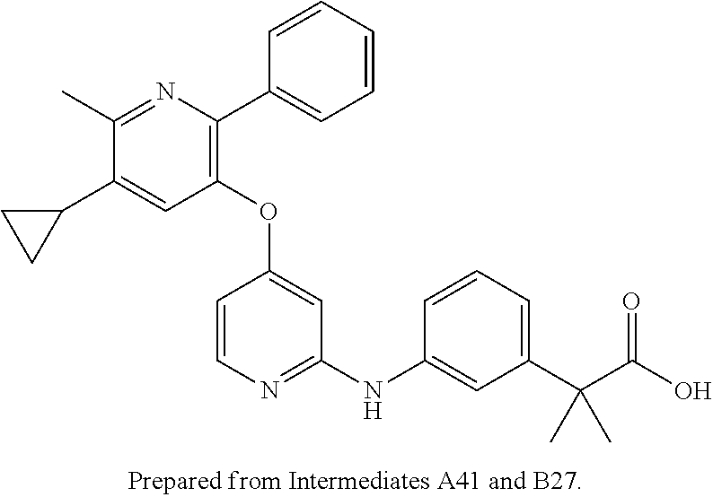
C1(OC2=CC(NC3=CC(C(C(O)=O)(C)C)=CC=C3)=NC=C2)=C(C2=CC=CC=C2)N=C(C)C(C2CC2)=C1
